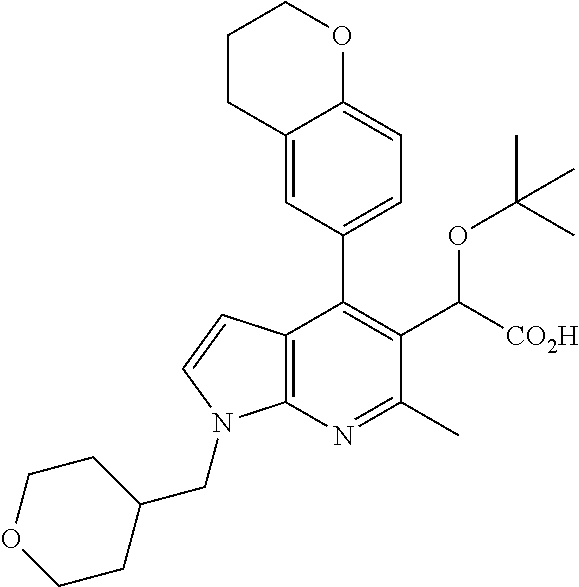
C12=C(N=C(C)C(C([CO2H])OC(C)(C)C)=C1C1=CC=C3C(=C1)CCCO3)N(CC1CCOCC1)C=C2
